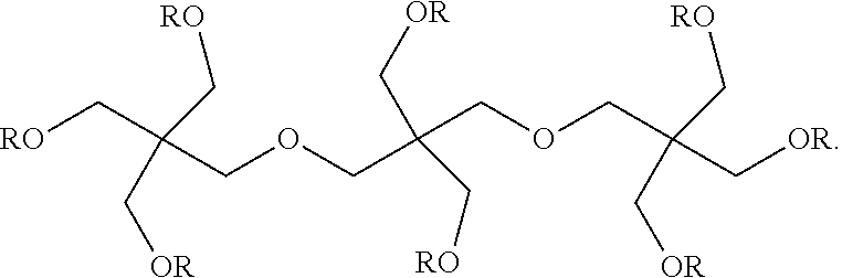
C(C(COCC(COCC(C[OR])(C[OR])C[RO])(C[OR])C[RO])(C[OR])C[RO])[RO]
